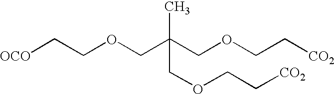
[OCO]CCOCC(C)(COCC[CO2])COCC[CO2]
